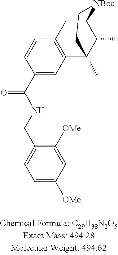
C1C2=C(C3(C)C(C)C1[NBoc]CC3)C=C(C(NCC1=CC=C([OMe])C=C1[OMe])=O)C=C2
